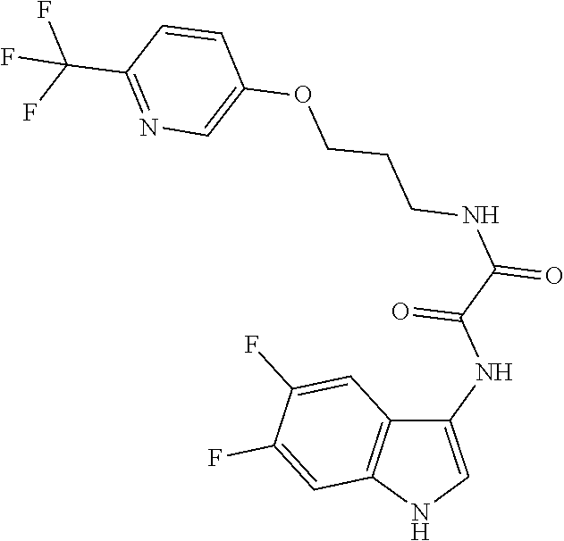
C12=C(C=C(F)C(F)=C1)NC=C2NC(C(NCCCOC1=CN=C(C(F)(F)F)C=C1)=O)=O
